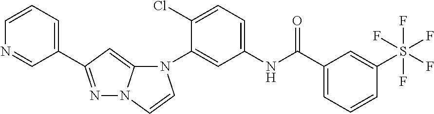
N1=C(C2=CC=CN=C2)C=C2N1C=CN2C1=CC(NC(C2=CC=CC(S(F)(F)(F)(F)F)=C2)=O)=CC=C1Cl
